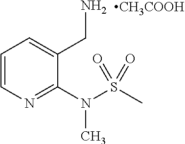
C1=CC=C(CN)C(N(S(C)(=O)=O)C)=N1.[CH3COOH]
